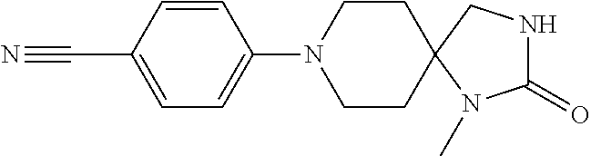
N#CC1=CC=C(N2CCC3(CC2)N(C)C(=O)NC3)C=C1
